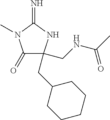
C1(=O)C(CNC(C)=O)(CC2CCCCC2)NC(=N)N1C
